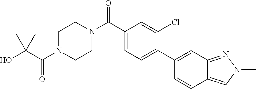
OC1(C(N2CCN(C(=O)C3=CC=C(C4=CC5=NN(C)C=C5C=C4)C(Cl)=C3)CC2)=O)CC1
